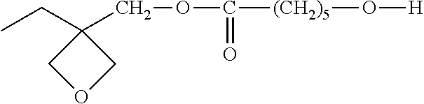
C1OCC1(COC([(CH2)5]O[H])=O)CC
